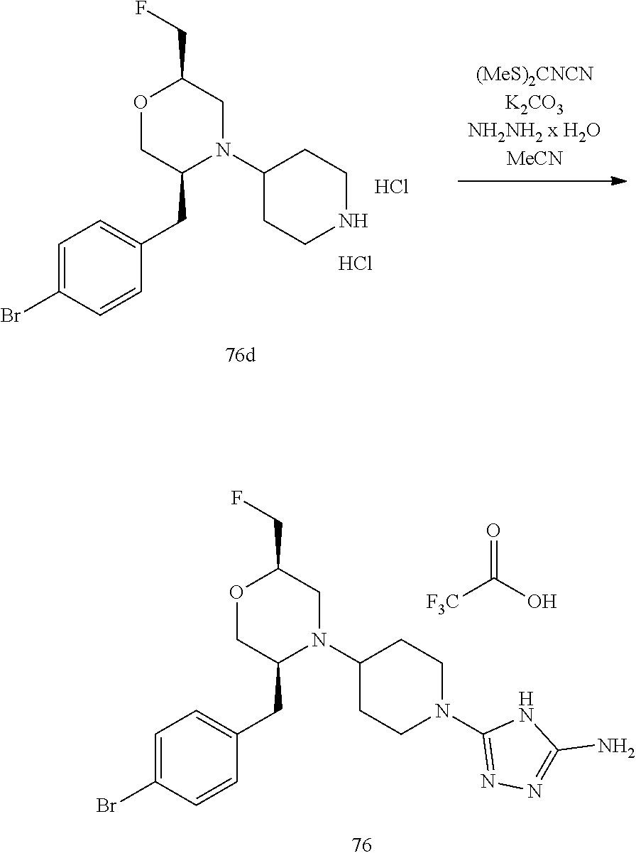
C1=C(Br)C=CC(CC2N(C3CCNCC3)CC(CF)OC2)=C1.Cl.Cl.C1=C(Br)C=CC(CC2N(C3CCN(C4=NN=C(N)N4)CC3)CC(CF)OC2)=C1.O=C(O)[F3C]
